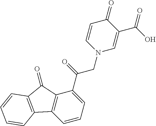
C1=CC=C(C(=O)CN2C=C(C(O)=O)C(=O)C=C2)C2=C1C1=C(C2=O)C=CC=C1
